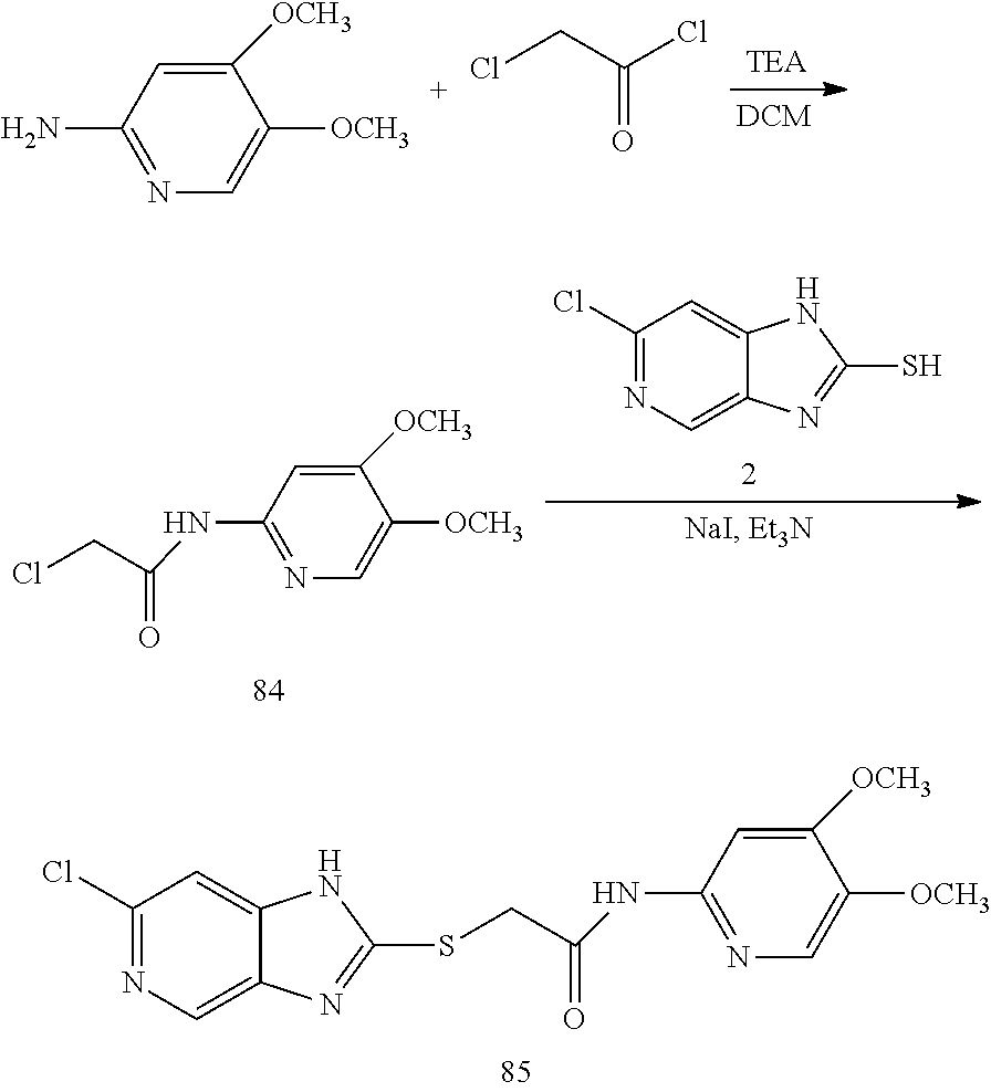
C1([OCH3])=CC(N)=NC=C1[OCH3].ClCC(Cl)=O.C1(Cl)=NC=C2C(=C1)NC(S)=N2.C1([OCH3])=CC(NC(CCl)=O)=NC=C1[OCH3].C1([OCH3])=CC(NC(CSC2=NC3=CN=C(Cl)C=C3N2)=O)=NC=C1[OCH3]
